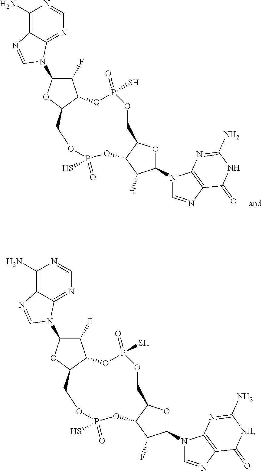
N1(C2OC3C(C2F)OP(S)(=O)OCC2OC(N4C5=NC=NC(N)=C5N=C4)C(F)C2OP(S)(=O)OC3)C=NC2=C1N=C(N)NC2=O.N1(C2OC3C(C2F)OP(S)(=O)OCC2OC(N4C5=NC=NC(N)=C5N=C4)C(F)C2OP(S)(=O)OC3)C=NC2=C1N=C(N)[NH]C2=O
